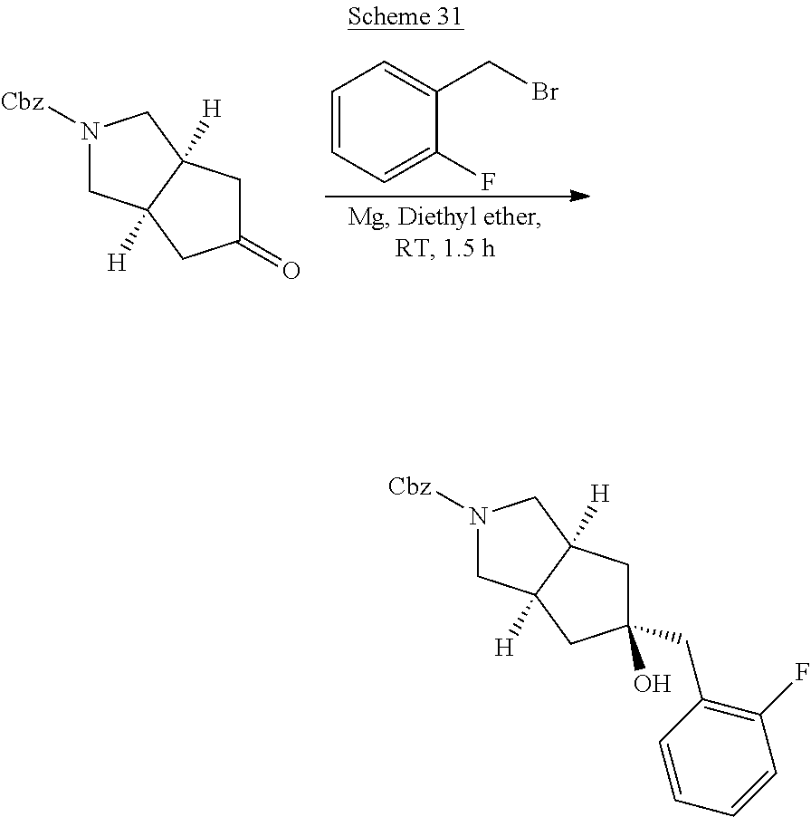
C1=CC=C(F)C(CBr)=C1.N1([Cbz])CC2([H])C([H])(C1)CC(=O)C2.N1([Cbz])CC2([H])C([H])(C1)CC(CC1=C(F)C=CC=C1)(O)C2
